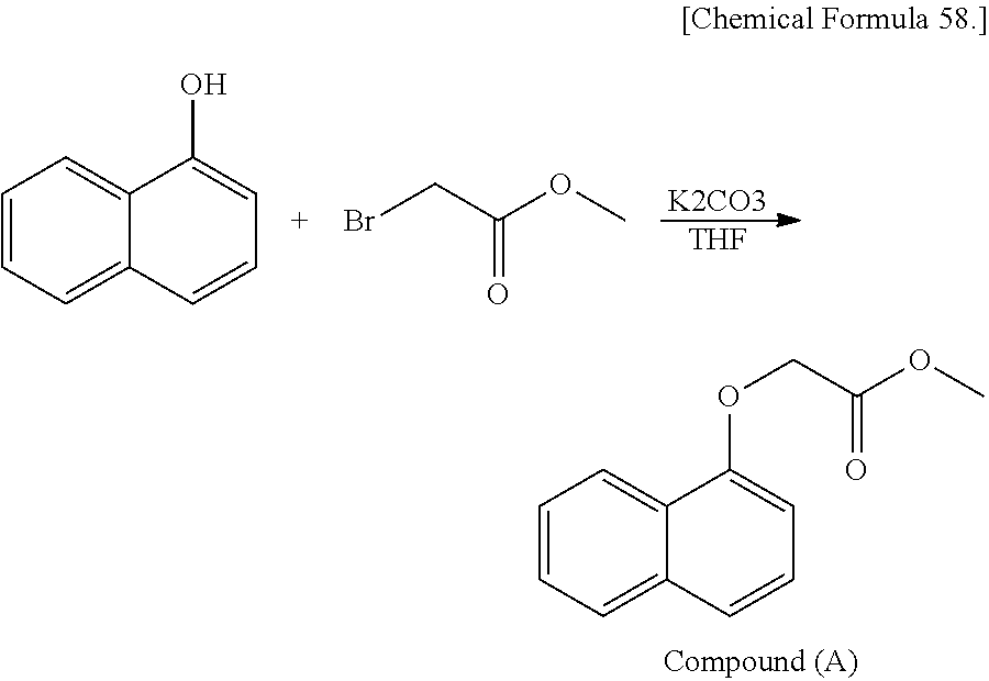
C1=CC=C2C(=C1)C(OCC(OC)=O)=CC=C2.[K2CO3].[THF].C1=CC=C2C(=C1)C(O)=CC=C2.BrCC(OC)=O
